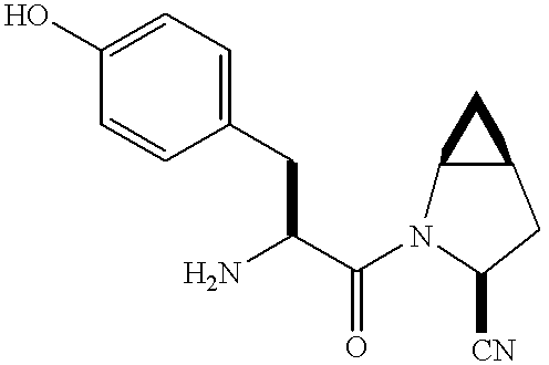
C1=C(O)C=CC(CC(C(N2C3C(CC2[CN])C3)=O)N)=C1
